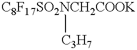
[C8F17SO2NCH2COOK][C3H7]
